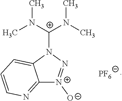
C12=NC=CC=C1N([C+](N(C)C)N(C)C)N=[N+]2[O-].[PF6]
